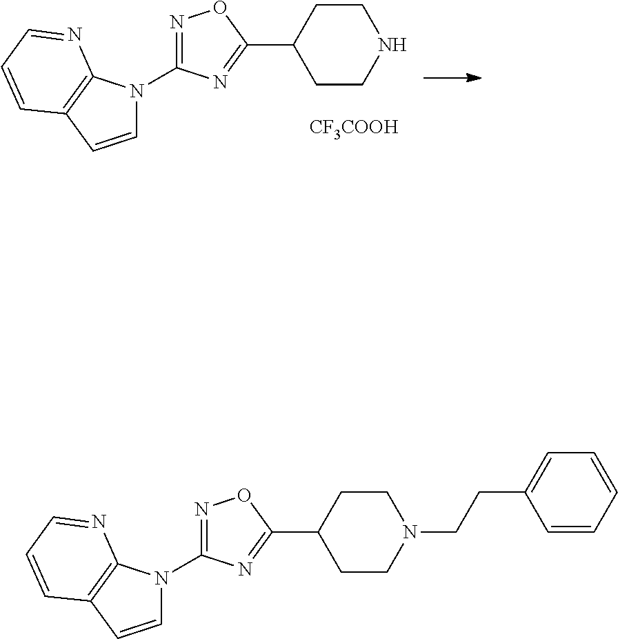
C1=CC2=C(N1C1=NOC(C3CCN(CCC4=CC=CC=C4)CC3)=N1)N=CC=C2.C1=CC2=C(N1C1=NOC(C3CCNCC3)=N1)N=CC=C2.[CF3COOH]
